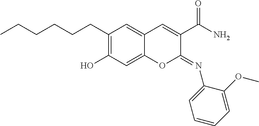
C1(CCCCCC)=C(O)C=C2C(=C1)C=C(C(=O)N)C(=NC1=CC=CC=C1OC)O2
